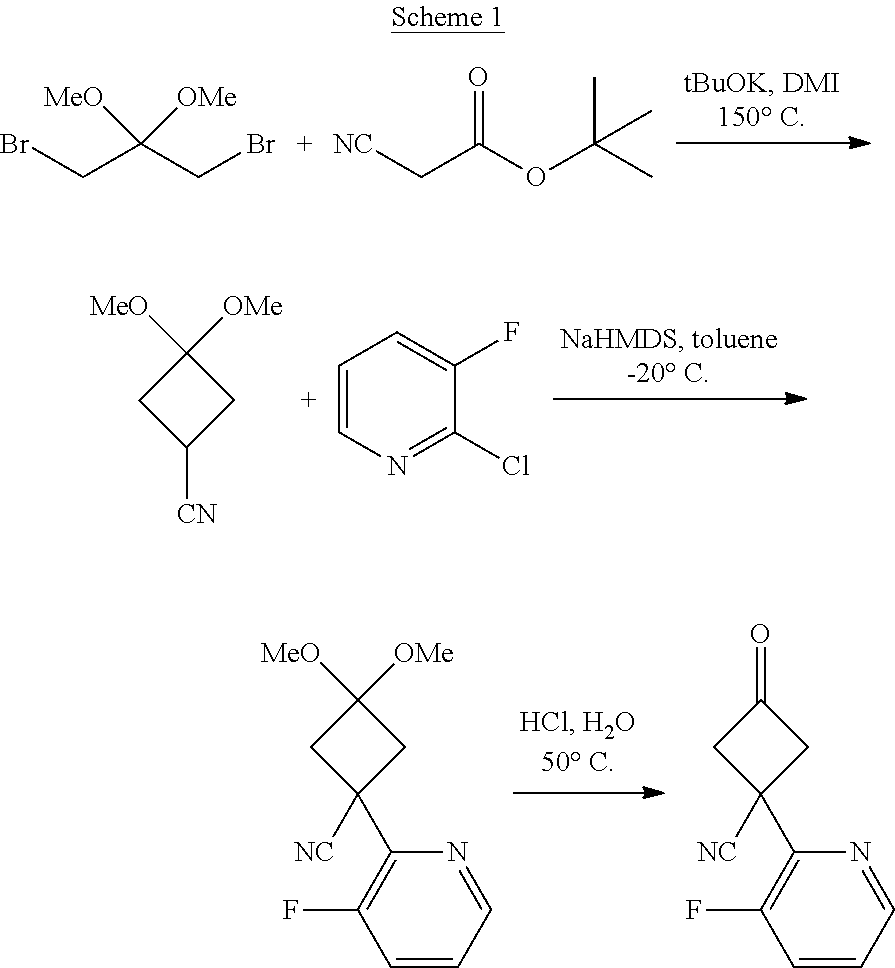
BrCC(CBr)([MeO])[OMe].[NC]CC(OC(C)(C)C)=O.[CN]C1CC([MeO])([OMe])C1.C1=CN=C(Cl)C(F)=C1.[NC]C1(C2=C(F)C=CC=N2)CC([MeO])([OMe])C1.[NC]C1(C2=C(F)C=CC=N2)CC(=O)C1
